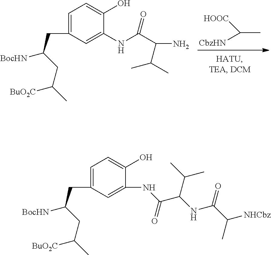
[CbzHN]C([HOOC])C.C(C(C)C)(N)C(=O)NC1=CC(CC(CC(C)[BuO2C])[BocHN])=CC=C1O.N(C1=CC(CC(CC(C)[BuO2C])[BocHN])=CC=C1O)C(C(NC(C([NHCbz])C)=O)C(C)C)=O
